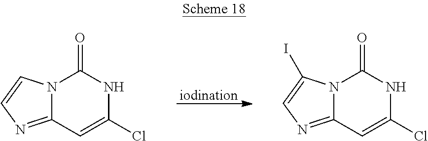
[iodination].C12=NC=CN1C(=O)NC(Cl)=C2.C12=NC=C(I)N1C(=O)NC(Cl)=C2
